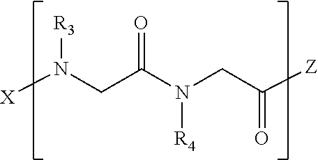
[X]N(CC(N(CC([Z])=O)[R4])=O)[R3]
